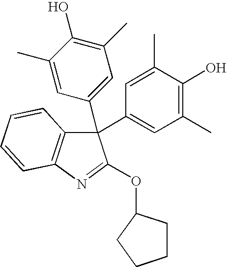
C1(C2=CC(C)=C(O)C(C)=C2)(C2=CC(C)=C(O)C(C)=C2)C2=C(N=C1OC1CCCC1)C=CC=C2
